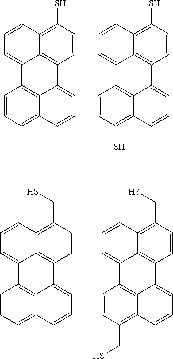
C1=CC=C2C3=C1C1=CC=CC4=C(S)C=CC(=C14)C3=CC=C2.C1=CC(S)=C2C3=C1C1=CC=CC4=C(S)C=CC(=C14)C3=CC=C2.C1=CC=C2C3=C1C1=CC=CC4=C(CS)C=CC(=C14)C3=CC=C2.C1=CC(CS)=C2C3=C1C1=CC=CC4=C(CS)C=CC(=C14)C3=CC=C2
